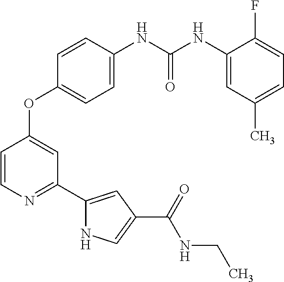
C1=CN=C(C2=CC(C(=O)NCC)=CN2)C=C1OC1=CC=C(NC(NC2=CC(C)=CC=C2F)=O)C=C1
